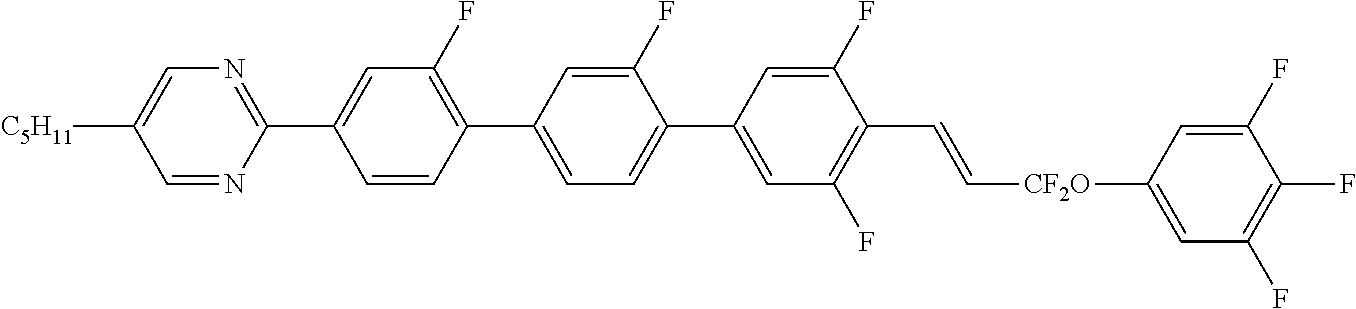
C1(F)=C(C2=CC=C(C3=CC(F)=C(C=C[CF2O]C4=CC(F)=C(F)C(F)=C4)C(F)=C3)C(F)=C2)C=CC(C2=NC=C([C5H11])C=N2)=C1
